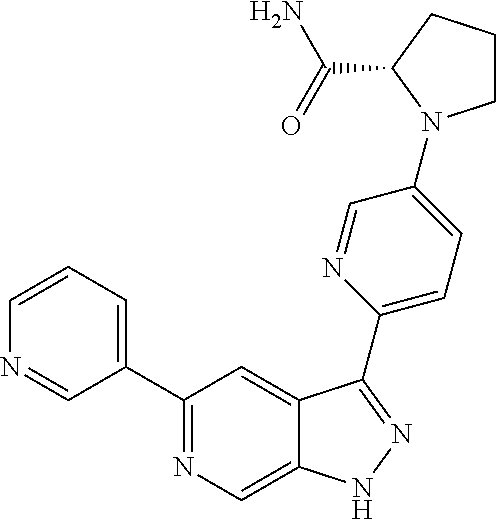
C1(C2=CC=CN=C2)=NC=C2C(=C1)C(C1=CC=C(N3CCCC3C(=O)N)C=N1)=NN2
